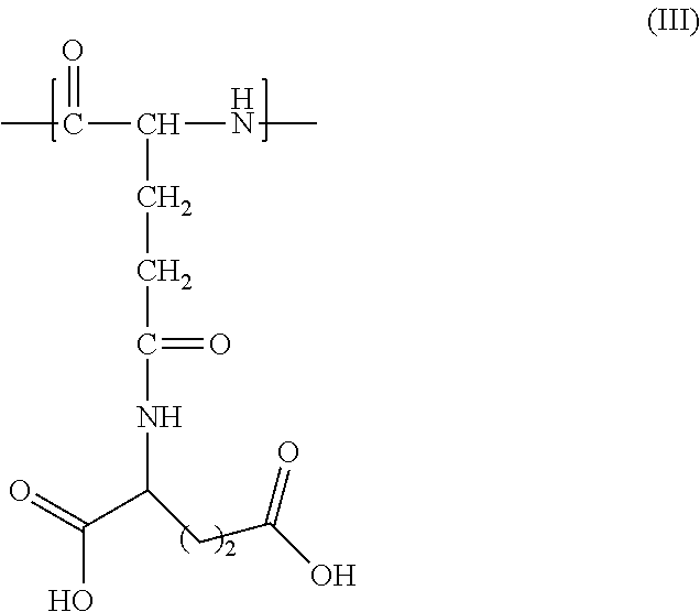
CC(=O)C(CCC(=O)NC(C(O)=O)CC(=O)O)NC
